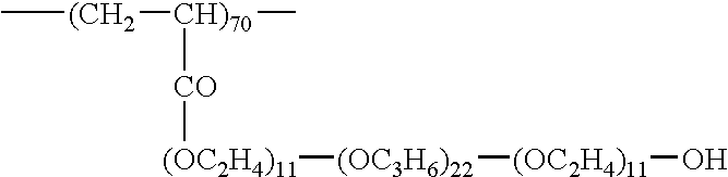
C[(CH2][CH)70]([CO][(OC2H4)11][(OC3H6)22][(OC2H4)11]O)C
